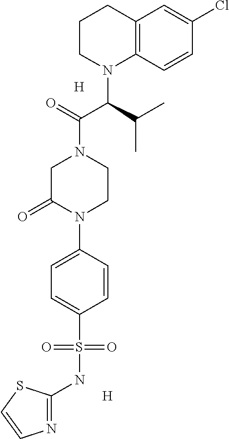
C1=C(N2C(=O)CN(C(=O)C(N3C4=C(CCC3)C=C(Cl)C=C4)C(C)C)CC2)C=CC(S(NC2=NC=CS2)(=O)=O)=C1.[H].[H]
